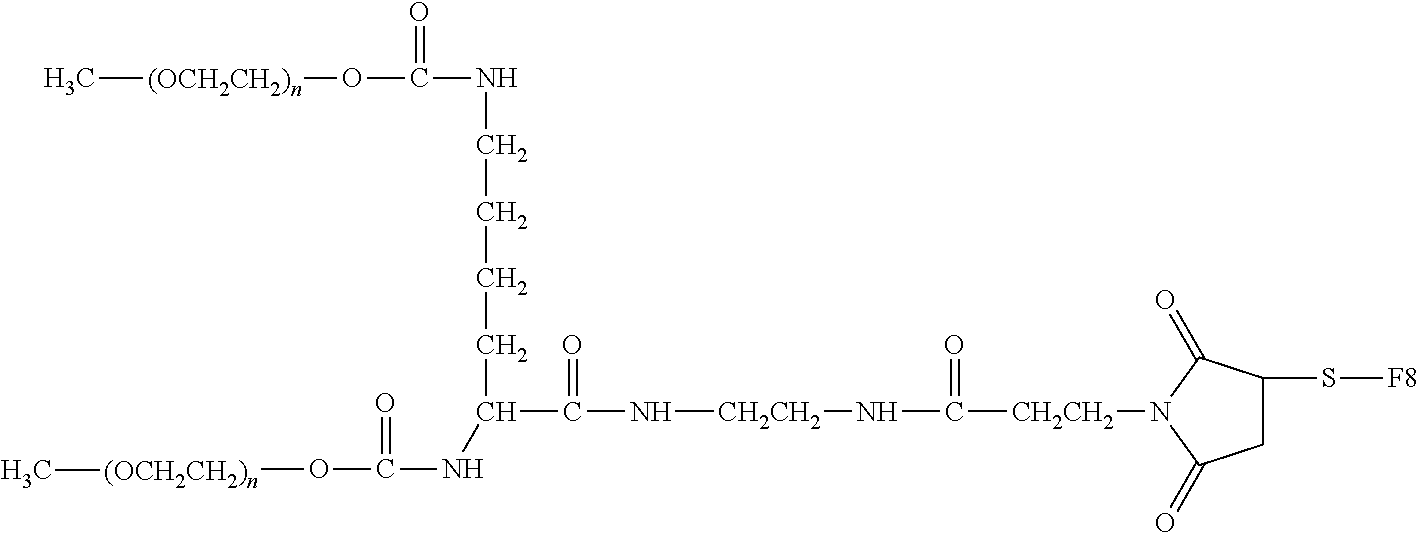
C[(OCH2CH2)n]OC(=O)NCCCCC(NC(O[(OCH2CH2)n]C)=O)C(=O)N[CH2CH2]NC(=O)[CH2CH2]N1C(=O)CC(S[F8])C1=O
